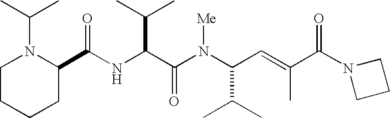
N(C(C(N(C(C(C)C)C=C(C)C(N1CCC1)=O)[Me])=O)C(C)C)C(C1N(C(C)C)CCCC1)=O
